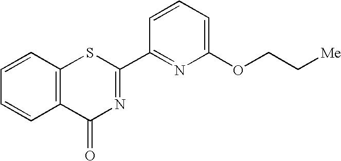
C1=CC2=C(C=C1)C(=O)N=C(C1=NC(OCC[Me])=CC=C1)S2
